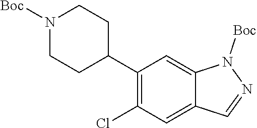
N1([Boc])CCC(C2=C(Cl)C=C3C(=C2)N([Boc])N=C3)CC1
